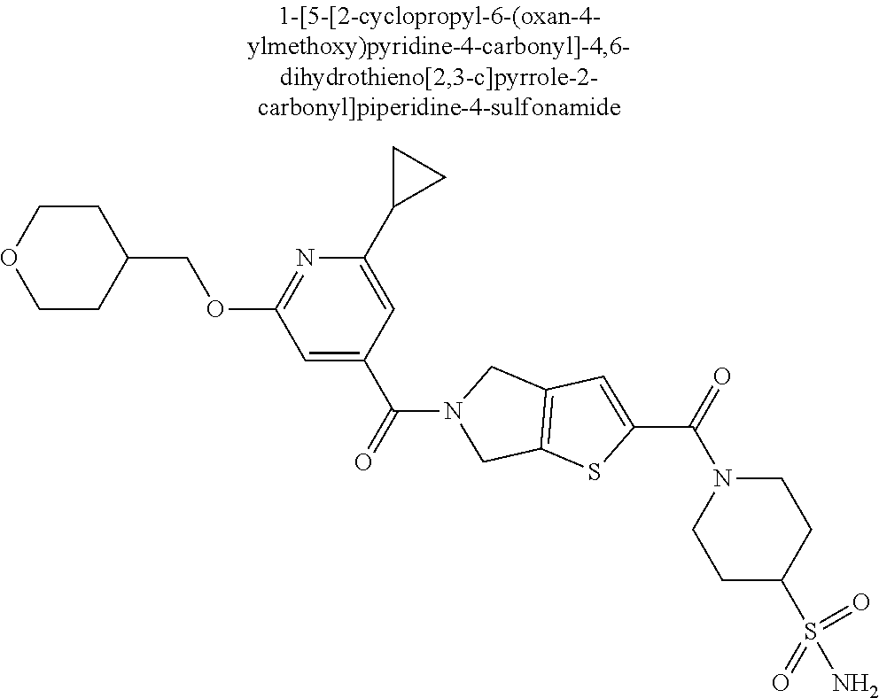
C1CC(COC2=NC(C3CC3)=CC(C(=O)N3CC4=C(C3)C=C(C(=O)N3CCC(S(N)(=O)=O)CC3)S4)=C2)CCO1
